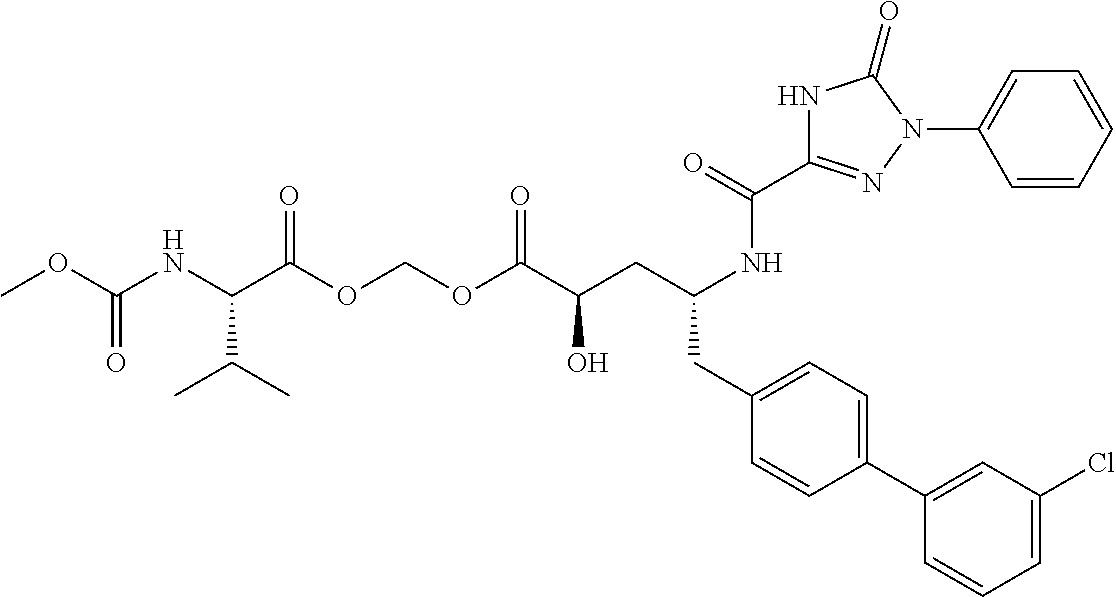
O(C(C(CC(NC(C1=NN(C2=CC=CC=C2)C(=O)N1)=O)CC1=CC=C(C2=CC(Cl)=CC=C2)C=C1)O)=O)COC(C(NC(OC)=O)C(C)C)=O
